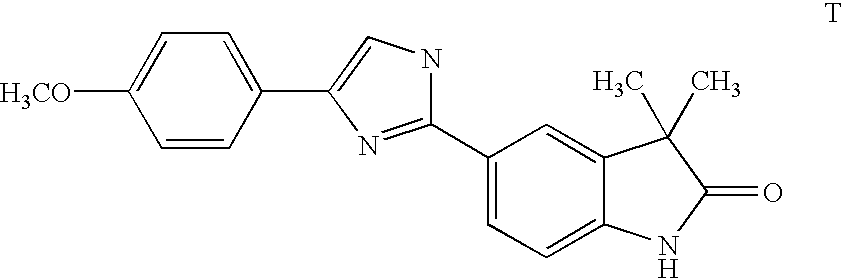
C1(C2=NC(C3=CC=C([H3CO])C=C3)=CN2)=CC=C2C(=C1)C(C)(C)C(=O)N2
